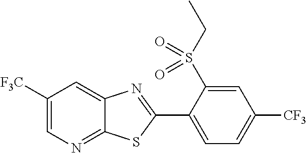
C1([F3C])=CN=C2C(=C1)N=C(C1=CC=C([CF3])C=C1S(CC)(=O)=O)S2
